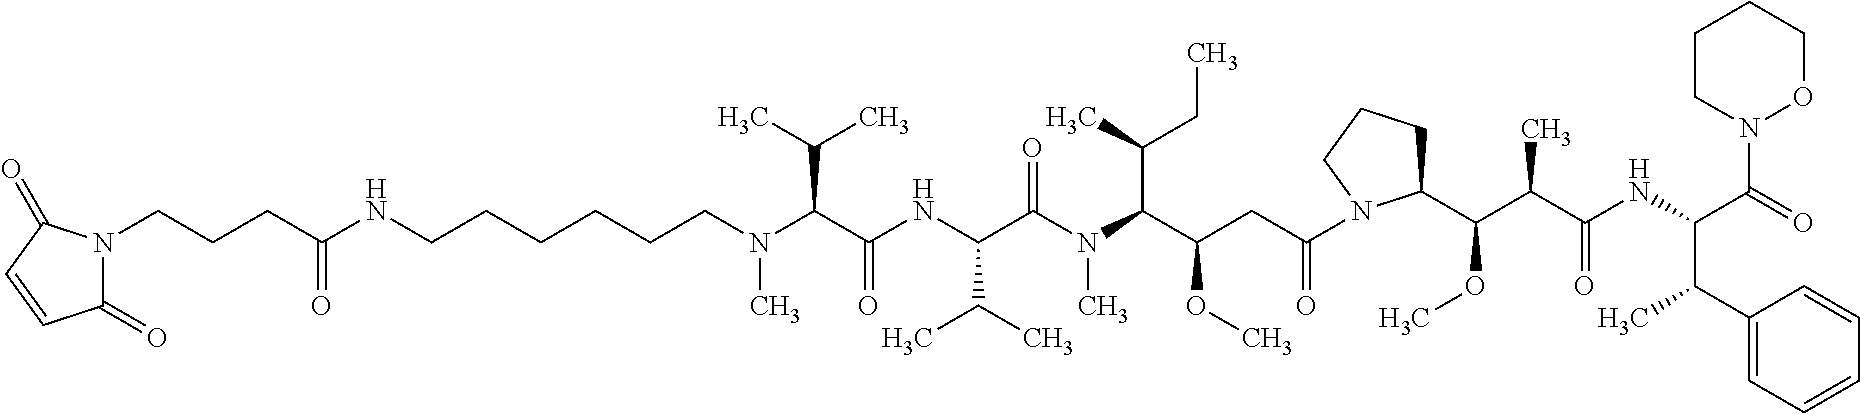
N1(C(=O)C(NC(C(C(C2CCCN2C(CC(C(N(C(C(NC(C(N(C)CCCCCCNC(CCCN2C(=O)C=CC2=O)=O)C(C)C)=O)C(C)C)=O)C)C(C)CC)OC)=O)OC)C)=O)C(C2=CC=CC=C2)C)OCCCC1
